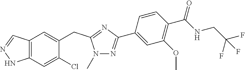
N1(C)N=C(C2=CC(OC)=C(C(=O)NCC(F)(F)F)C=C2)N=C1CC1=CC2=C(C=C1Cl)NN=C2
